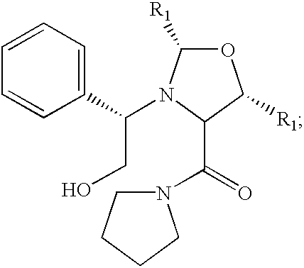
C1(C(CO)N2C([R1])OC([R1])C2C(=O)N2CCCC2)=CC=CC=C1
